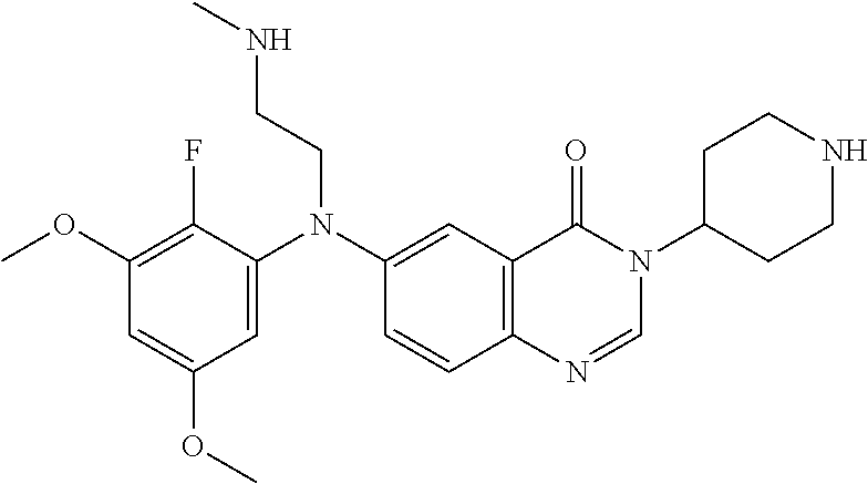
C1=C(N(C2=CC3=C(C=C2)N=CN(C2CCNCC2)C3=O)CCNC)C(F)=C(OC)C=C1OC
